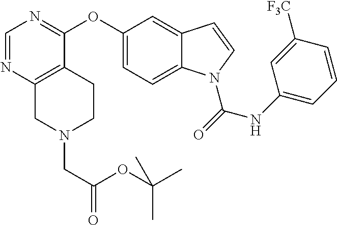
C1=NC2=C(C(OC3=CC=C4C(=C3)C=CN4C(=O)NC3=CC=CC([F3C])=C3)=N1)CCN(CC(OC(C)(C)C)=O)C2
